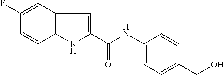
C1(F)=CC2=C(C=C1)NC(C(NC1=CC=C(CO)C=C1)=O)=C2
